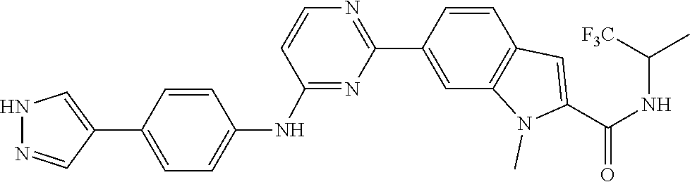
N(C(C1=CC2=C(N1C)C=C(C1=NC=CC(NC3=CC=C(C4=CNN=C4)C=C3)=N1)C=C2)=O)C([F3C])C
